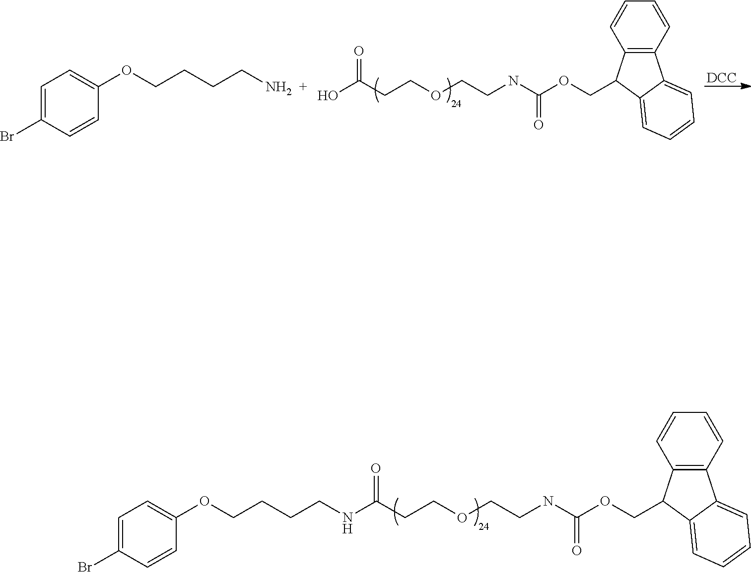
C1=C(Br)C=CC(OCCCCN)=C1.OC(CCOCCNC(OCC1C2=C(C=CC=C2)C2=CC=CC=C12)=O)=O.[DCC].N(C(CCOCCNC(OCC1C2=C(C=CC=C2)C2=CC=CC=C12)=O)=O)CCCCOC1=CC=C(Br)C=C1
